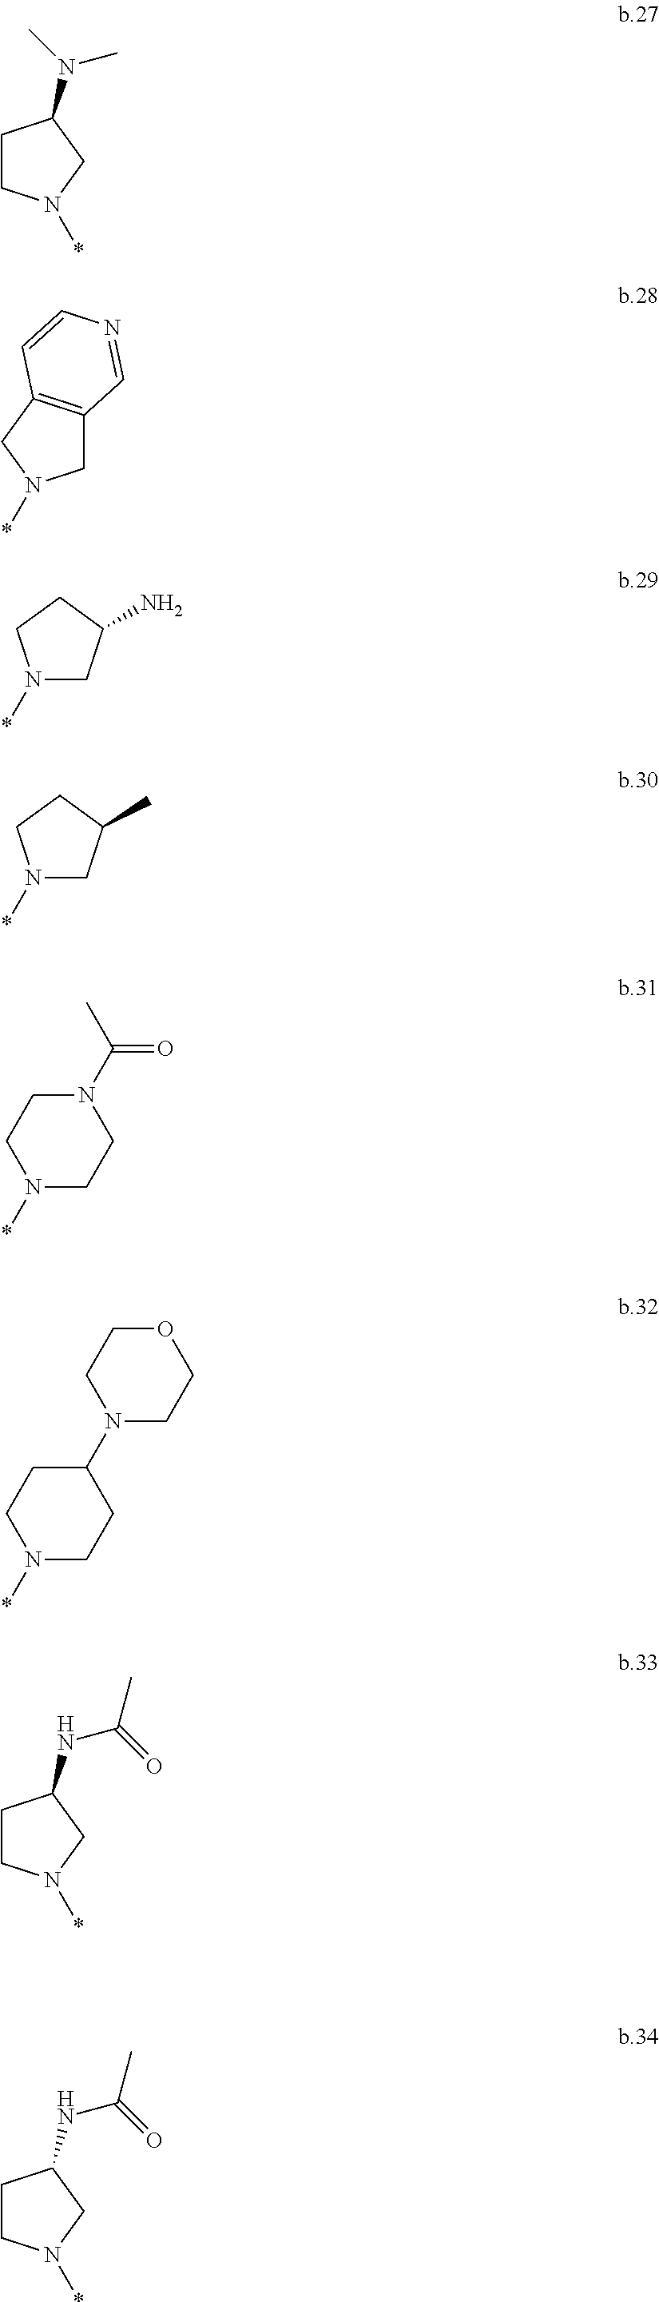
C1CN(*)CC1N(C)C.C1C2=C(CN1*)C=CN=C2.N1(*)CC(N)CC1.N1(*)CC(C)CC1.CC(N1CCN(*)CC1)=O.N1(C2CCN(*)CC2)CCOCC1.C1CN(*)CC1NC(=O)C.C1CN(*)CC1NC(=O)C
